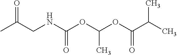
CC(CNC(OC(OC(C(C)C)=O)C)=O)=O
